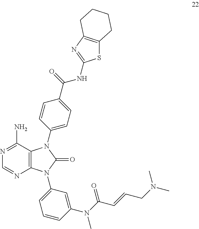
C12=C(C(N)=NC=N1)N(C1=CC=C(C(=O)NC3=NC4=C(S3)CCCC4)C=C1)C(=O)N2C1=CC=CC(N(C(=O)C=CCN(C)C)C)=C1
